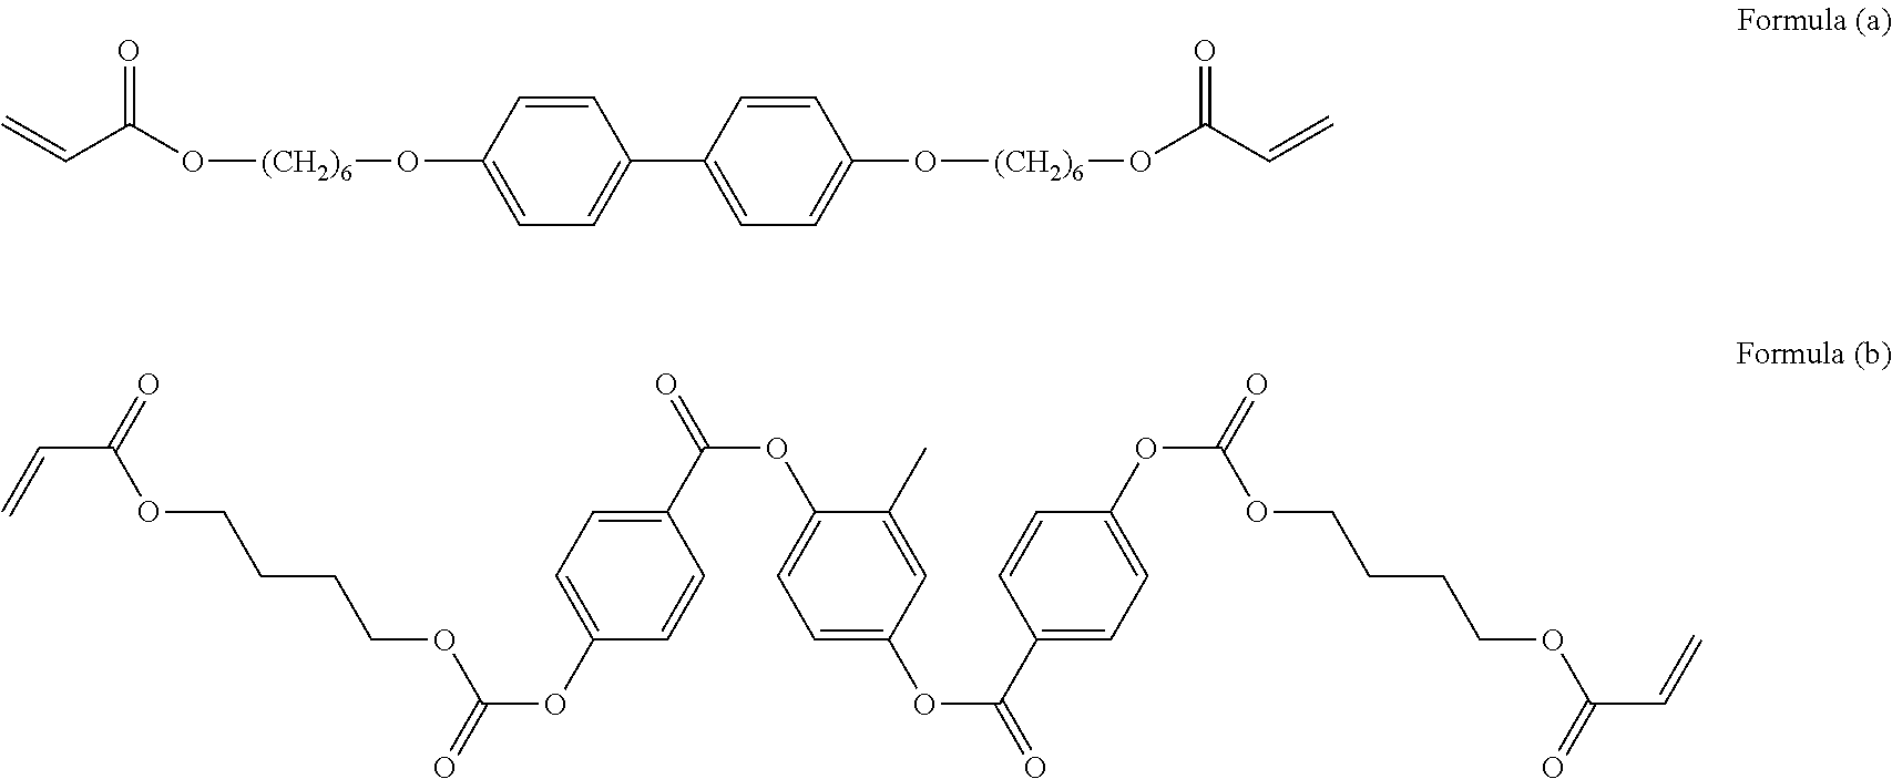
C=CC(O[(CH2)6]OC1=CC=C(C2=CC=C(O[(CH2)6]OC(C=C)=O)C=C2)C=C1)=O.C=CC(=O)OCCCCOC(OC1=CC=C(C(=O)OC2=CC=C(OC(C3=CC=C(OC(OCCCCOC(=O)C=C)=O)C=C3)=O)C=C2C)C=C1)=O
